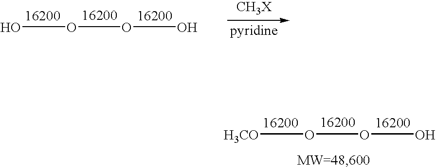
OOOO.[H3CO]OOO
